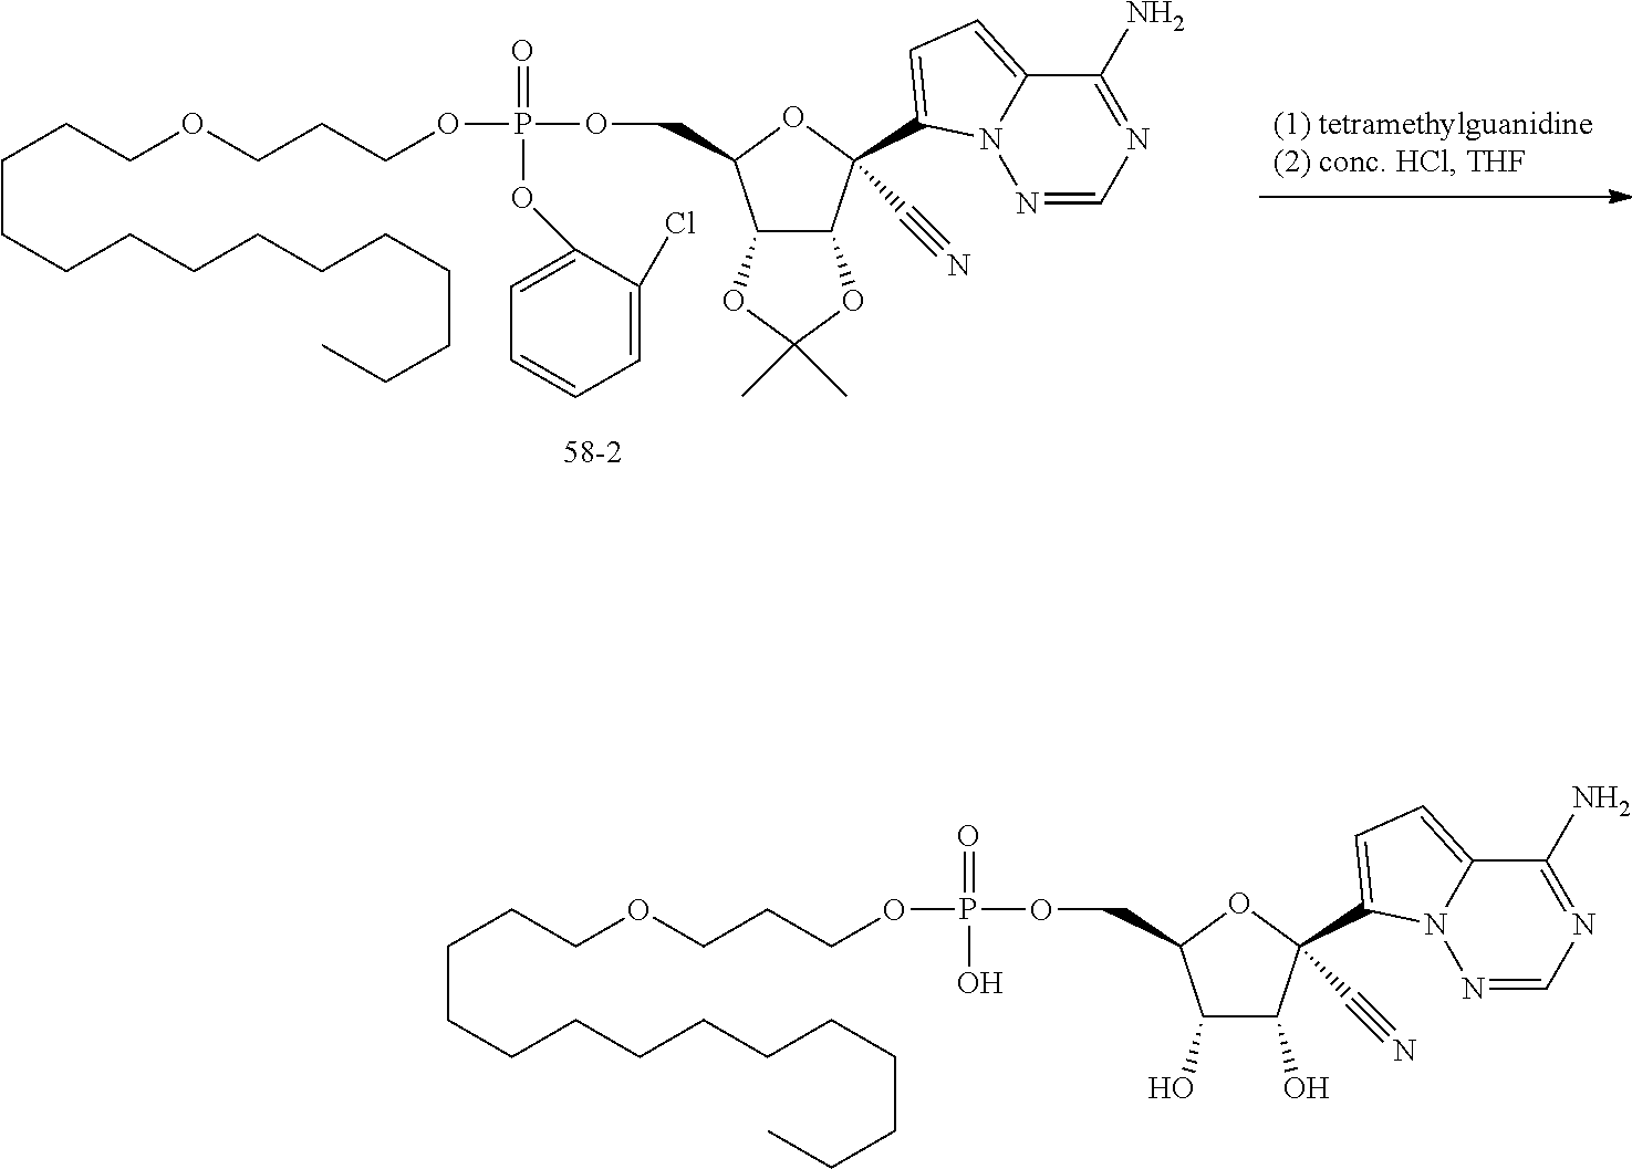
C1(O)C(O)C(C#N)(C2=CC=C3C(N)=NC=NN32)OC1COP(OCCCOCCCCCCCCCCCCCC)(=O)O.C12C(OC(C)(C)O1)C(C#N)(C1=CC=C3C(N)=NC=NN31)OC2COP(OCCCOCCCCCCCCCCCCCC)(=O)OC1=CC=CC=C1Cl
